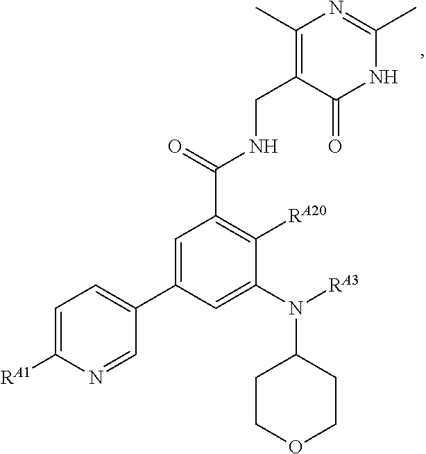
C1(C)=C(CNC(C2=C([RA20])C(N(C3CCOCC3)[RA3])=CC(C3=CC=C([RA1])N=C3)=C2)=O)C(=O)NC(C)=N1
